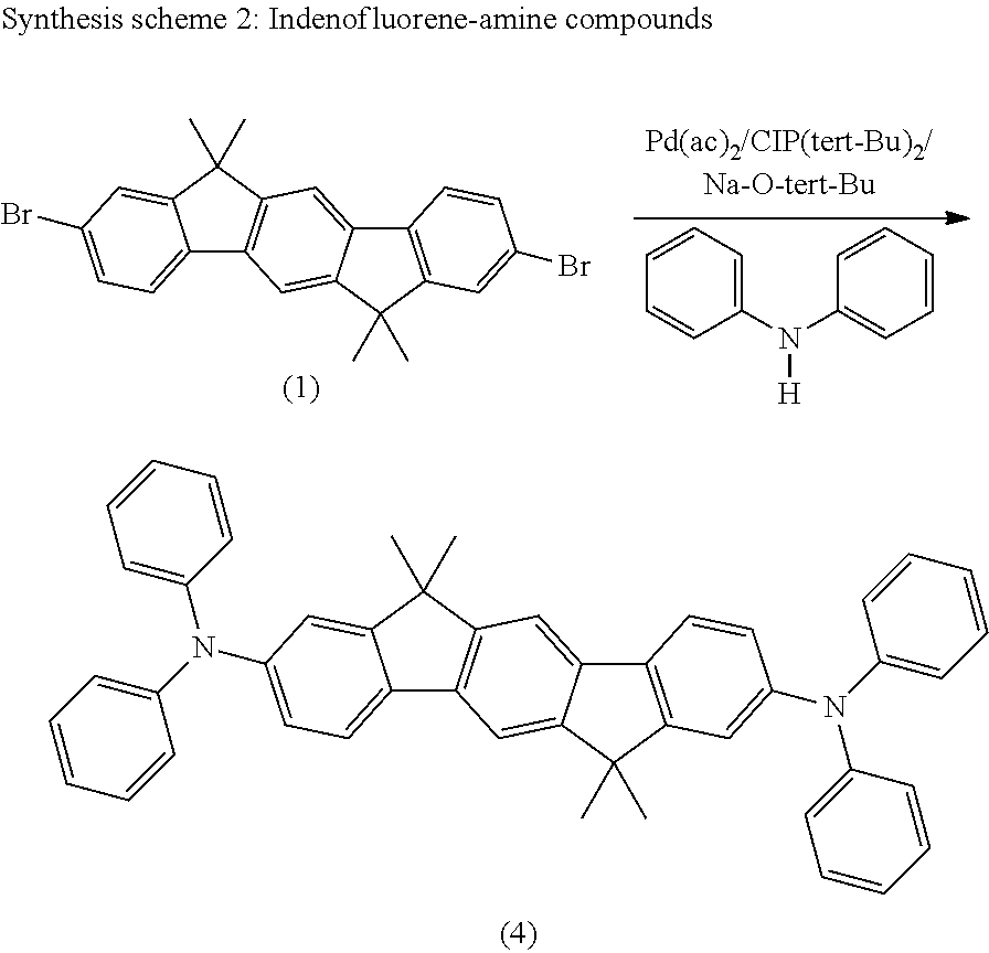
C12=CC=C(Br)C=C1C(C)(C)C1=C2C=C2C(=C1)C1=C(C2(C)C)C=C(Br)C=C1.C1(N(C2=CC=CC=C2)[H])=CC=CC=C1.C12=CC=C(N(C3=CC=CC=C3)C3=CC=CC=C3)C=C1C(C)(C)C1=C2C=C2C(=C1)C1=C(C2(C)C)C=C(N(C2=CC=CC=C2)C2=CC=CC=C2)C=C1
